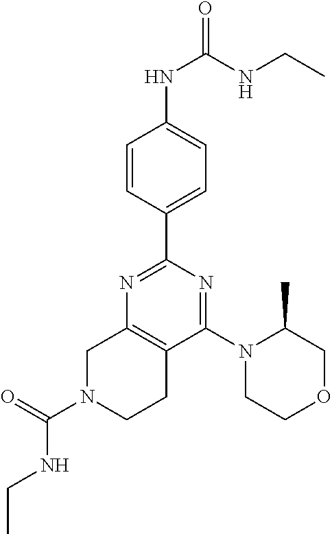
N1=C(C2=CC=C(NC(=O)NCC)C=C2)N=C(N2CCOCC2C)C2=C1CN(C(=O)NCC)CC2
